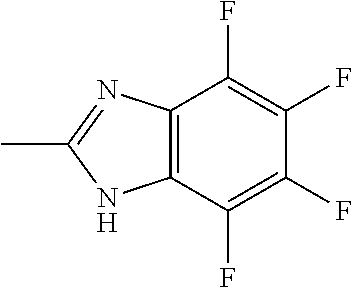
C12=C(C(F)=C(F)C(F)=C1F)NC(C)=N2
